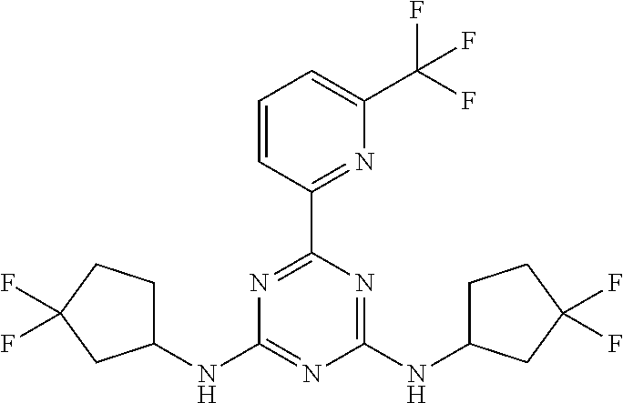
N(C1=NC(NC2CCC(F)(F)C2)=NC(C2=NC(C(F)(F)F)=CC=C2)=N1)C1CCC(F)(F)C1
